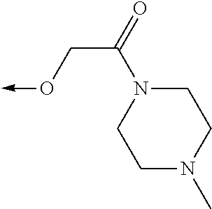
C1N(C)CCN(C(=O)CO->C)C1
